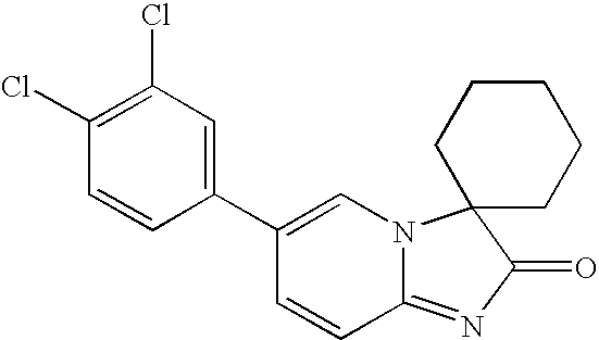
C1(Cl)=C(Cl)C=C(C2=CN3C(=NC(=O)C34CCCCC4)C=C2)C=C1
